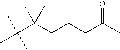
CC(C(CCCC(C)=O)(C)C)(C)C
